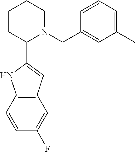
C12=C(C=CC(F)=C1)NC(C1CCCCN1CC1=CC(C)=CC=C1)=C2
